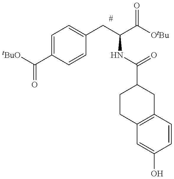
[tBuO]C(C1=CC=C(CC(C([OtBu])=O)NC(C2CCC3=C(C2)C=CC(O)=C3)=O)C=C1)=O
